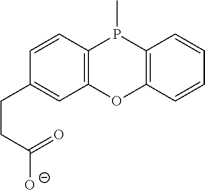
C12=C(OC3=C(P1C)C=CC=C3)C=C(CCC([O-])=O)C=C2
